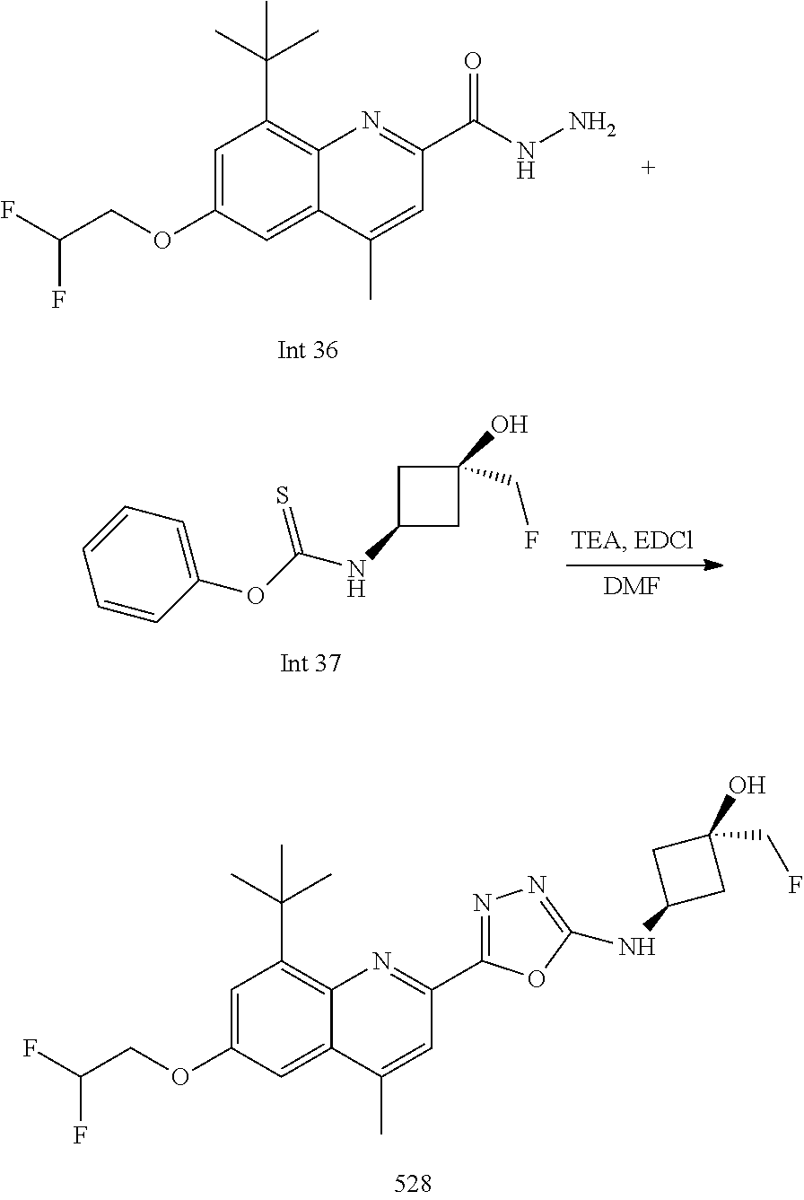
C1=C(OCC(F)F)C=C2C(=C1C(C)(C)C)N=C(C(NN)=O)C=C2C.C1(OC(NC2CC(O)(CF)C2)=S)=CC=CC=C1.[DMF].C1=C(OCC(F)F)C=C2C(=C1C(C)(C)C)N=C(C1=NN=C(NC3CC(O)(CF)C3)O1)C=C2C
